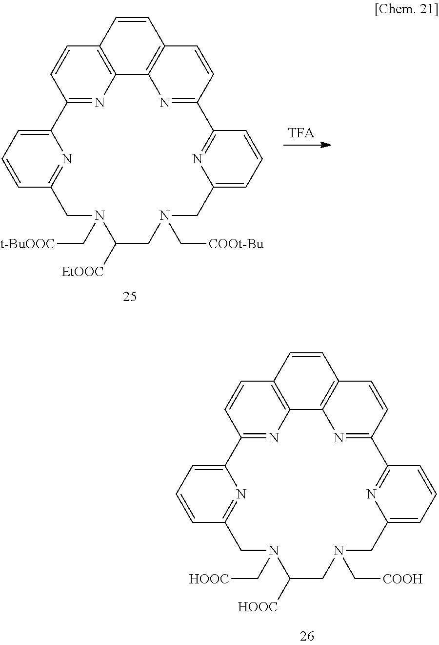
C12=NC3=C(C=C1)C=CC1=C3N=C(C=C1)C1=NC(=CC=C1)CN(C[COOt-Bu])CC([EtOOC])N(C[t-BuOOC])CC1=NC2=CC=C1.C12=NC3=C(C=C1)C=CC1=C3N=C(C=C1)C1=NC(=CC=C1)CN(C[COOH])CC([HOOC])N(C[HOOC])CC1=NC2=CC=C1
